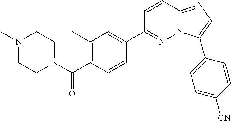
N1(C)CCN(C(C2=C(C)C=C(C3=NN4C(=NC=C4C4=CC=C([CN])C=C4)C=C3)C=C2)=O)CC1
